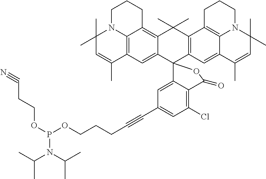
C12=C3C=C4C(=C1CCCN2C(C)(C)C=C3C)C(C)(C)C1=C(C42C3=CC(C#CCCCOP(N(C(C)C)C(C)C)OCCC#N)=CC(Cl)=C3C(=O)O2)C=C2C3=C1CCCN3C(C)(C)C=C2C
